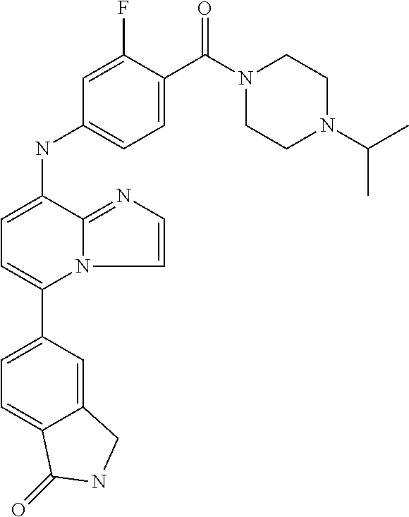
C1(C2=CC=C(NC3=CC=C(C(N4CCN(C(C)C)CC4)=O)C(F)=C3)C3=NC=CN23)=CC=C2C(=C1)CNC2=O
